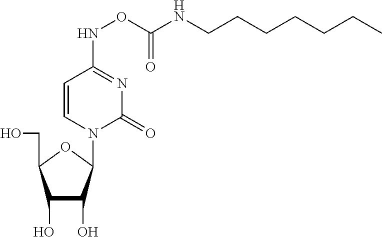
C1=CN(C2C(O)C(O)C(CO)O2)C(=O)N=C1NOC(NCCCCCCC)=O
